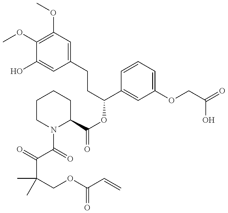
C1(OC)=C(OC)C=C(CCC(C2=CC(OCC(O)=O)=CC=C2)OC(C2CCCCN2C(C(C(C)(COC(=O)C=C)C)=O)=O)=O)C=C1O
